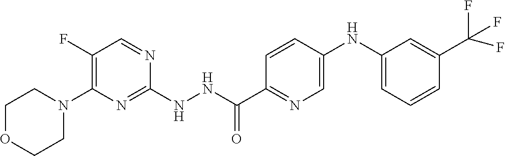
C1OCCN(C2=C(F)C=NC(NNC(C3=NC=C(NC4=CC=CC(C(F)(F)F)=C4)C=C3)=O)=N2)C1
